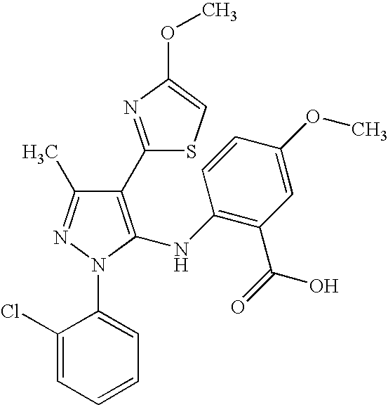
C1(C2=NC(OC)=CS2)=C(NC2=C(C(=O)O)C=C(OC)C=C2)N(C2=CC=CC=C2Cl)N=C1C
